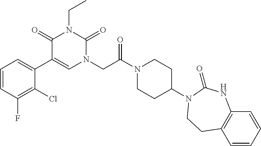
C1(C2=CC=CC(F)=C2Cl)=CN(CC(N2CCC(N3C(=O)NC4=C(C=CC=C4)CC3)CC2)=O)C(=O)N(CC)C1=O
